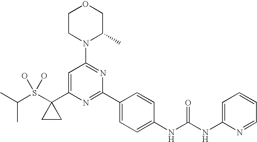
C(S(C1(C2=CC(N3C(C)COCC3)=NC(C3=CC=C(NC(NC4=CC=CC=N4)=O)C=C3)=N2)CC1)(O)O)(C)C
